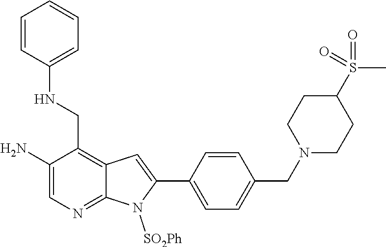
C1=C(N)C(CNC2=CC=CC=C2)=C2C(=N1)N([SO2Ph])C(C1=CC=C(CN3CCC(S(=O)(C)=O)CC3)C=C1)=C2
